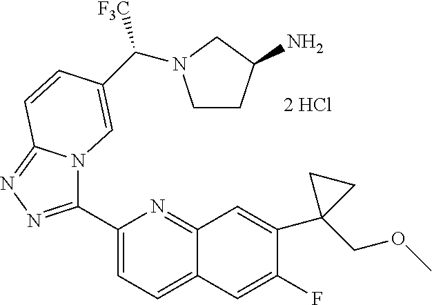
C1(C2=NN=C3N2C=C(C([F3C])N2CCC(N)C2)C=C3)=CC=C2C(=N1)C=C(C1(COC)CC1)C(F)=C2
